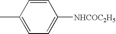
C1=C(C)C=CC([NHCOC2H5])=C1
